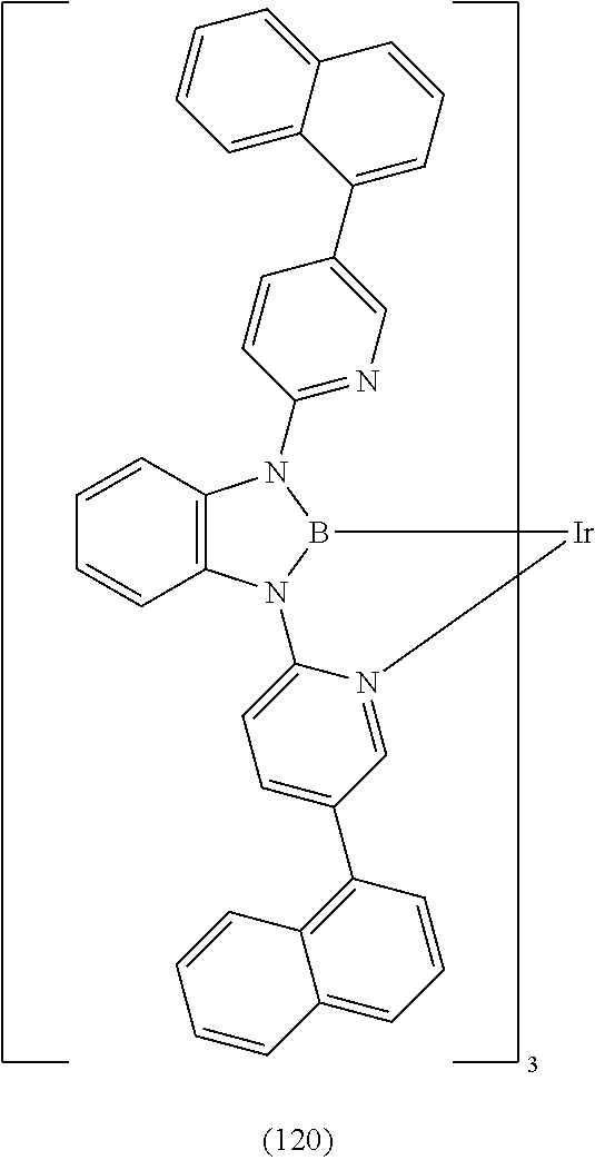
C12=C(N3B(N1C1=NC=C(C4=CC=CC5=CC=CC=C45)C=C1)[Ir]N1=CC(C4=C5C(=CC=C4)C=CC=C5)=CC=C31)C=CC=C2
